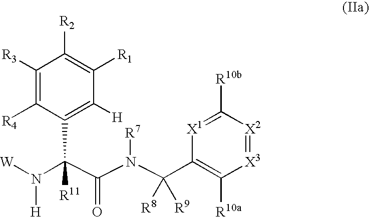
C1([R3])=C([R4])C(C(C(N(C(C2=C([R10a])[X3]=[X2]C([R10b])=[X1]2)([R8])[R9])[R7])=O)(N([W])[H])[R11])=C([H])C([R1])=C1[R2]
